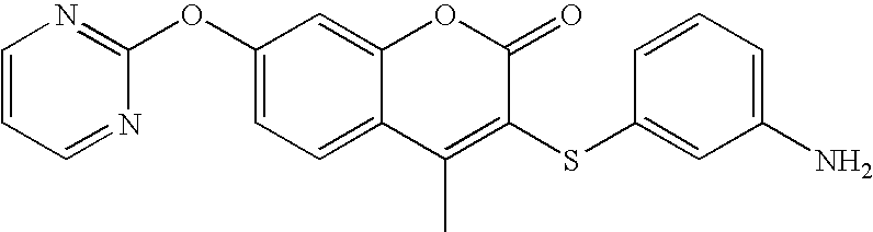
C1(OC2=NC=CC=N2)=CC=C2C(=C1)OC(=O)C(SC1=CC(N)=CC=C1)=C2C
